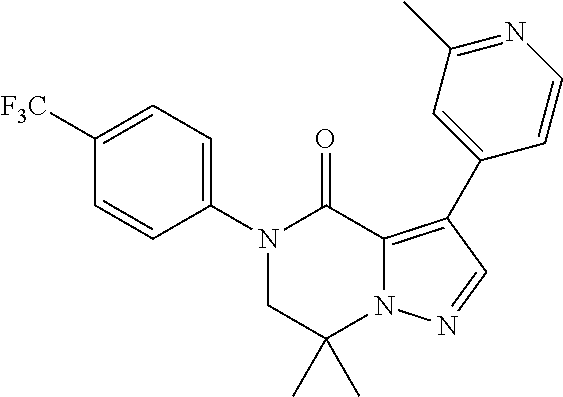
N1(C2=CC=C([F3C])C=C2)CC(C)(C)N2C(=C(C3=CC(C)=NC=C3)C=N2)C1=O
